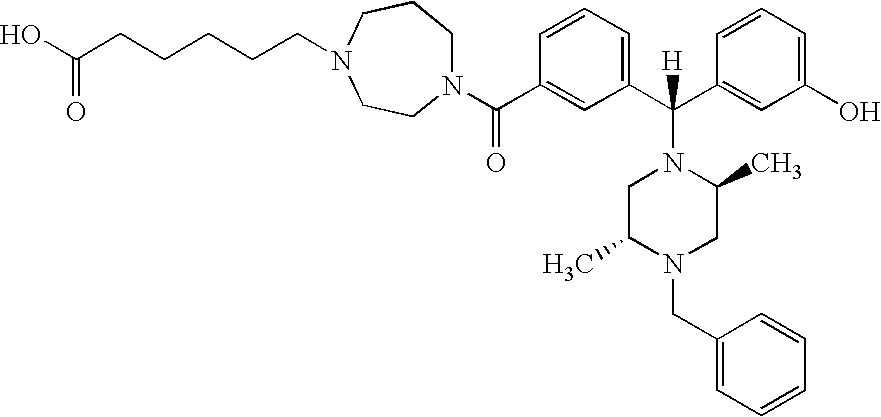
N1(C(C2=CC(C(C3=CC(O)=CC=C3)(N3CC(C)N(CC4=CC=CC=C4)CC3C)[H])=CC=C2)=O)CCCN(CCCCCC(O)=O)CC1
